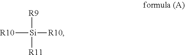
[R9][Si]([R11])([R10])[R10]
